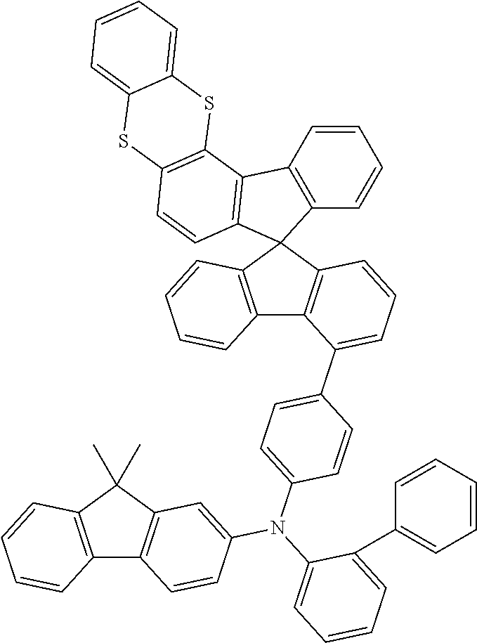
C1=CC=CC2=C1C1=C(C=CC3=C1SC1=CC=CC=C1S3)C21C2=C(C3=C1C=CC=C3)C(C1=CC=C(N(C3=CC=CC=C3C3=CC=CC=C3)C3=CC4=C(C5=C(C4(C)C)C=CC=C5)C=C3)C=C1)=CC=C2
